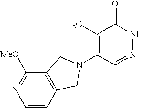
C1([F3C])=C(N2CC3=C(C([MeO])=NC=C3)C2)C=NNC1=O
